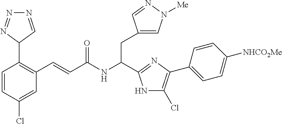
C(NC(CC1=CN([Me])N=C1)C1=NC(C2=CC=C([NHCO2Me])C=C2)=C(Cl)N1)(=O)C=CC1=C(C2N=NN=C2)C=CC(Cl)=C1
